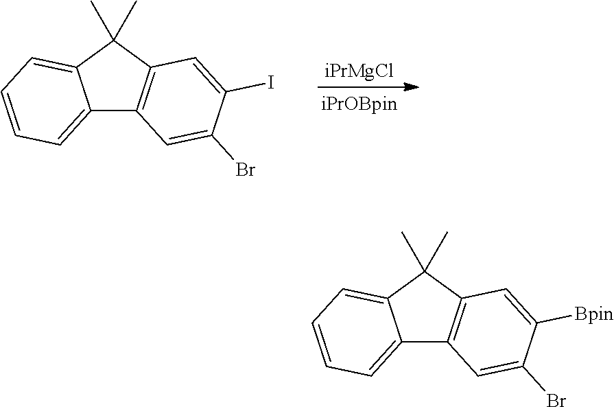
[iPrMgCl].C12=CC=CC=C1C(C)(C)C1=C2C=C(Br)C(I)=C1.C12=CC=CC=C1C(C)(C)C1=C2C=C(Br)C([Bpin])=C1
